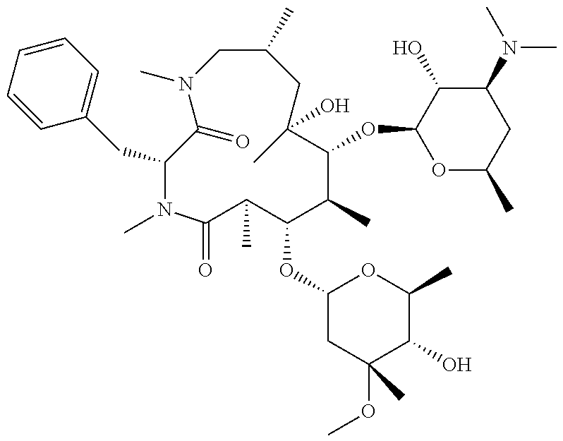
C1=CC=CC=C1CC1N(C)C(=O)C(C)C(OC2CC(OC)(C)C(O)C(C)O2)C(C)C(OC2OC(C)CC(N(C)C)C2O)C(C)(O)CC(C)CN(C)C1=O
